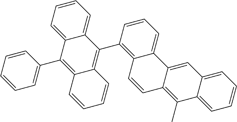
C1=CC=CC=C1C1=C2C(=C(C3=C4C(=CC=C3)C3=CC5=CC=CC=C5C(C)=C3C=C4)C3=CC=CC=C13)C=CC=C2
